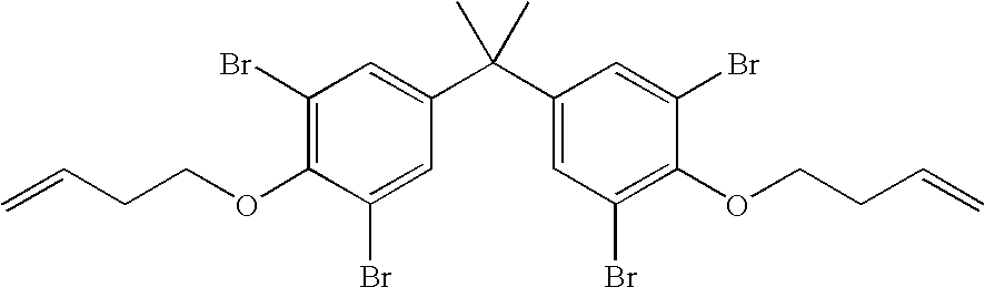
C1(Br)=C(OCCC=C)C(Br)=CC(C(C2=CC(Br)=C(OCCC=C)C(Br)=C2)(C)C)=C1
